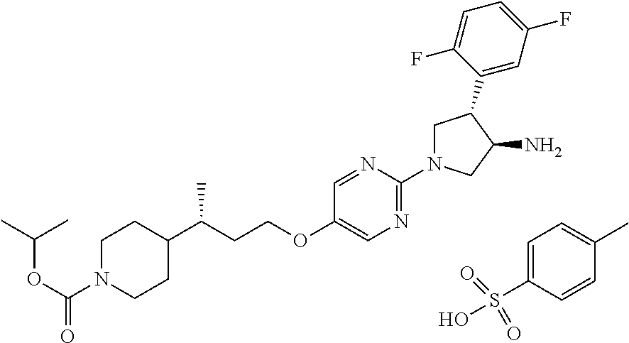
N1(C(OC(C)C)=O)CCC(C(CCOC2=CN=C(N3CC(C4=CC(F)=CC=C4F)C(N)C3)N=C2)C)CC1.C1=C(S(O)(=O)=O)C=CC(C)=C1
